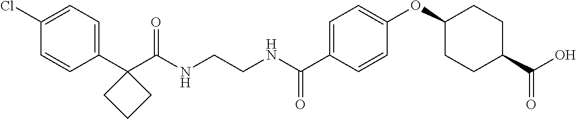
C1(C(NCCNC(C2=CC=C(OC3CCC(C(O)=O)CC3)C=C2)=O)=O)(C2=CC=C(Cl)C=C2)CCC1
